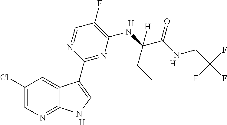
C1(F)=C(NC(C(NCC(F)(F)F)=O)(CC)[H])N=C(C2=CNC3=NC=C(Cl)C=C32)N=C1.[H].[H].[H]
